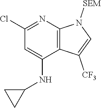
C1(NC2CC2)=CC(Cl)=NC2=C1C([CF3])=CN2[SEM]
